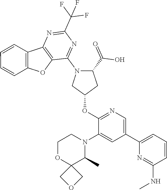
C12=C(C(N3CC(OC4=NC=C(C5=CC=CC(NC)=N5)C=C4N4CCOC5(C4C)COC5)CC3C(=O)O)=NC(C(F)(F)F)=N1)OC1=C2C=CC=C1
